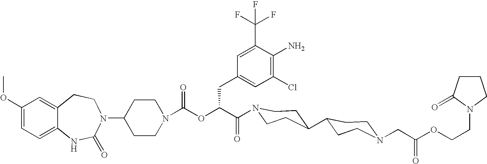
C12=CC(OC)=CC=C1NC(=O)N(C1CCN(C(OC(C(=O)N3CCC(C4CCN(CC(OCCN5CCCC5=O)=O)CC4)CC3)CC3=CC(Cl)=C(N)C(C(F)(F)F)=C3)=O)CC1)CC2
